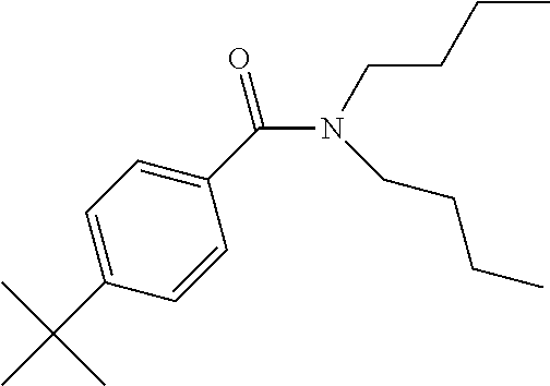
C1(C(N(CCCC)CCCC)=O)=CC=C(C(C)(C)C)C=C1
